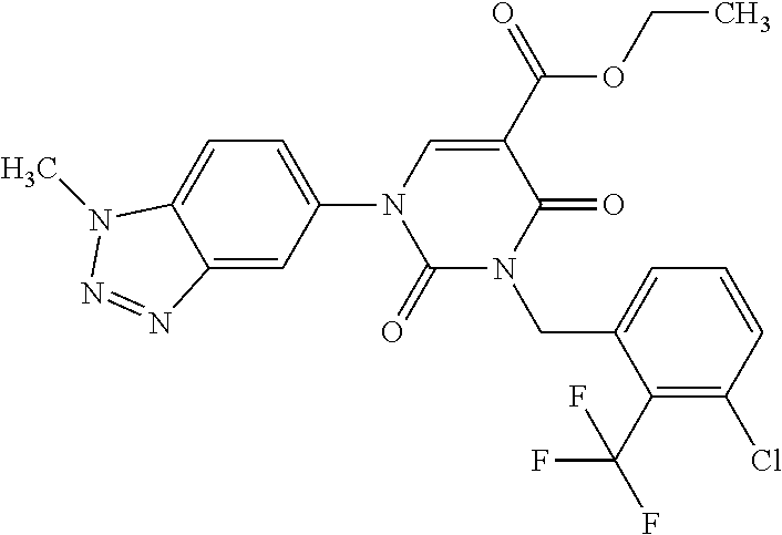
C1(=O)N(CC2=CC=CC(Cl)=C2C(F)(F)F)C(=O)C(C(OCC)=O)=CN1C1=CC=C2C(=C1)N=NN2C
